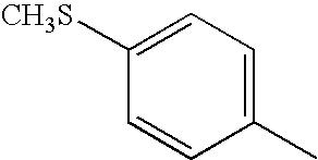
C1([CH3S])=CC=C(C)C=C1
